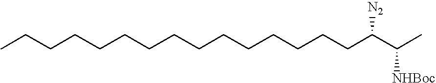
CCCCCCCCCCCCCCCC(C(C)[NHBoc])[N2]
